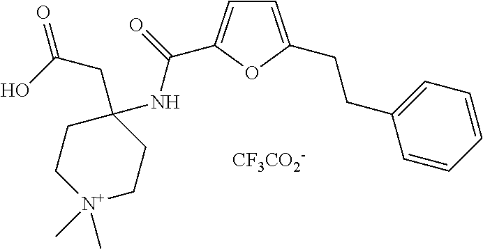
OC(CC1(NC(=O)C2=CC=C(CCC3=CC=CC=C3)O2)CC[N+](C)(C)CC1)=O.[CF3CO2-]
